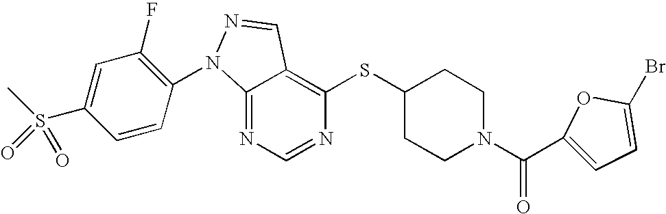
C12=NC=NC(SC3CCN(C(C4=CC=C(Br)O4)=O)CC3)=C1C=NN2C1=C(F)C=C(S(C)(=O)=O)C=C1
